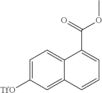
C1=C([TfO])C=C2C(=C1)C(C(=O)OC)=CC=C2
